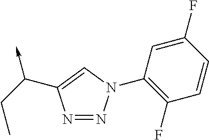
N1=NN(C2=C(F)C=CC(F)=C2)C=C1C(CC)->C
